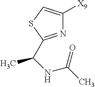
N1=C(C(NC(C)=O)C)SC=C1[X9]
